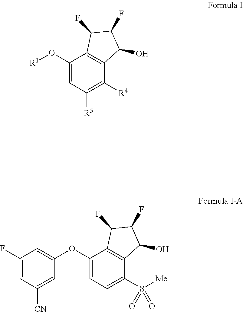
C1(F)=CC([CN])=CC(OC2=CC=C(S([Me])(=O)=O)C3=C2C(F)C(F)C3O)=C1.[R1]OC1=CC([R5])=C([R4])C2=C1C(F)C(F)C2O
